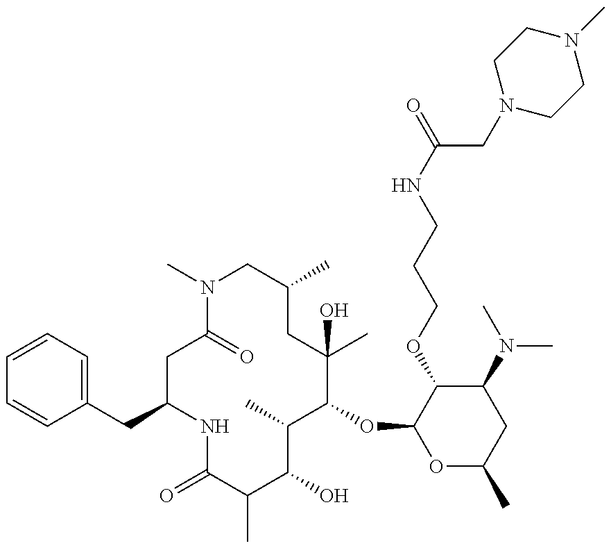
C1(CC2=CC=CC=C2)CC(=O)N(C)CC(C)CC(C)(O)C(OC2OC(C)CC(N(C)C)C2OCCCNC(CN2CCN(C)CC2)=O)C(C)C(O)C(C)C(=O)N1
